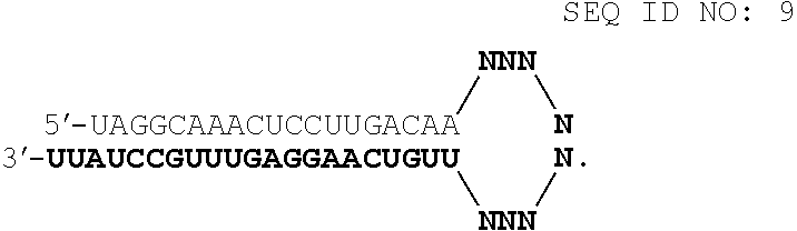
[3-UUAUCCGUUUGAGGAACUGUU][NNN]N.[5-UAGGCAAACUCCUUGACAA][NNN]N.[SEQ ID NO: 9]
